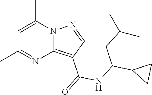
C12=C(C(=O)NC(C3CC3)CC(C)C)C=NN1C(C)=CC(C)=N2
